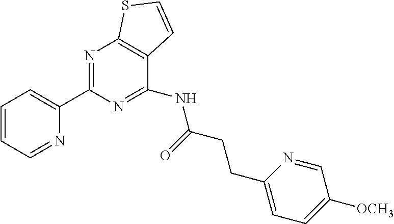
C1=CC=NC(C2=NC3=C(C(NC(CCC4=CC=C([OCH3])C=N4)=O)=N2)C=CS3)=C1
